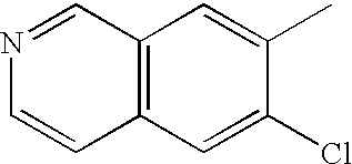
C12=C(C=C(Cl)C(C)=C1)C=CN=C2
